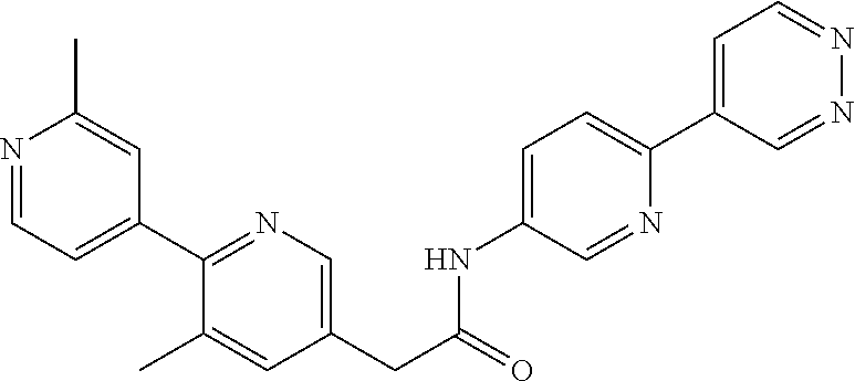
N1=CC=C(C2=NC=C(CC(NC3=CC=C(C4=CC=NN=C4)N=C3)=O)C=C2C)C=C1C
